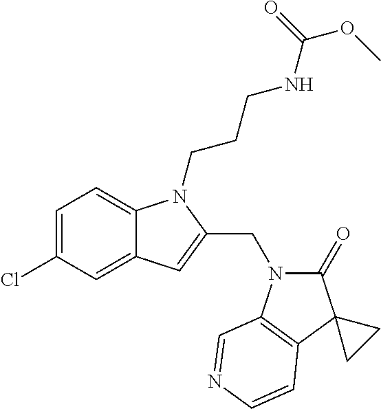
C1=C(Cl)C=C2C(=C1)N(CCCNC(OC)=O)C(CN1C(=O)C3(C4=C1C=NC=C4)CC3)=C2
